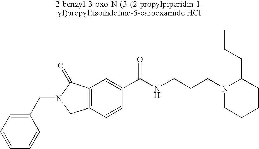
C1=CC=C(CN2CC3=C(C2=O)C=C(C(NCCCN2CCCCC2CCC)=O)C=C3)C=C1
